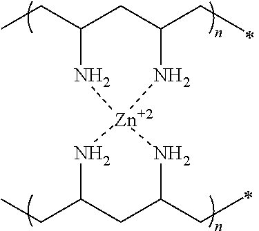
CCC1CC(CC)N[Zn]2(N1)NC(CC)CC(CC)N2
